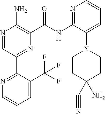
N1=CC(C2=NC=CC=C2C(F)(F)F)=NC(C(NC2=NC=CC=C2N2CCC(C#N)(N)CC2)=O)=C1N
